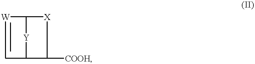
[W]1C2[Y]C(C([COOH])[X]2)C1
